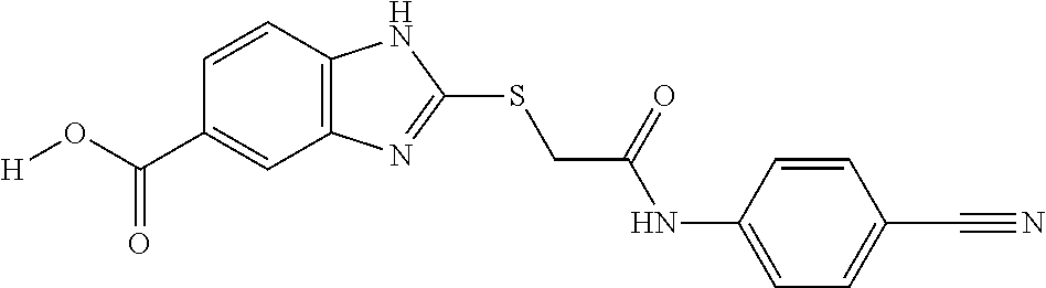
C12=C(C=CC(C(O[H])=O)=C1)NC(SCC(NC1=CC=C(C#N)C=C1)=O)=N2
